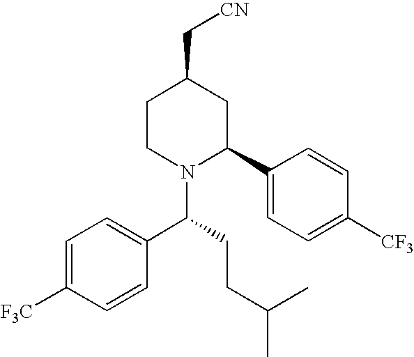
C1CN(C(CCC(C)C)C2=CC=C([F3C])C=C2)C(C2=CC=C([CF3])C=C2)CC1C[CN]
